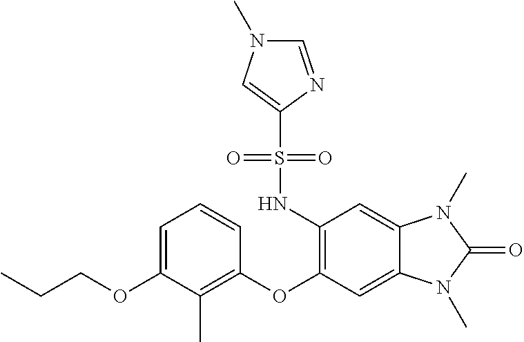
C1=C(OCCC)C(C)=C(OC2=C(NS(C3=CN(C)C=N3)(=O)=O)C=C3C(=C2)N(C)C(=O)N3C)C=C1
